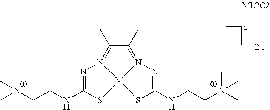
C1(C)=N2N=C(NCC[N+](C)(C)C)S[M]23N(=C1C)N=C(NCC[N+](C)(C)C)S3.[2 I-]
